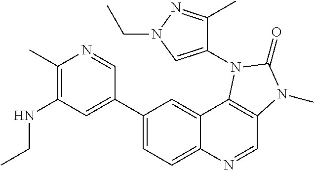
C1(C)=C(NCC)C=C(C2=CC=C3C(=C2)C2=C(C=N3)N(C)C(=O)N2C2=CN(CC)N=C2C)C=N1
